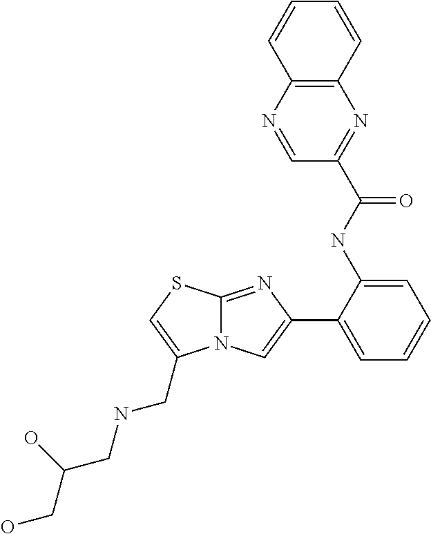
C12=NC(C3=CC=CC=C3NC(C3=NC4=C(N=C3)C=CC=C4)=O)=CN1C(CNCC(CO)O)=CS2
